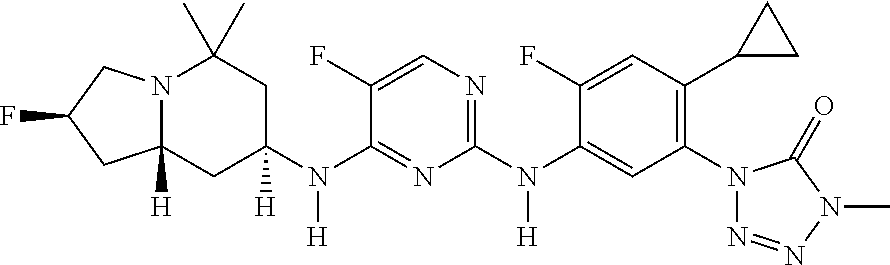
N12C([H])(CC(N(C3=NC(N(C4=CC(N5N=NN(C)C5=O)=C(C5CC5)C=C4F)[H])=NC=C3F)[H])([H])CC1(C)C)CC(F)C2
